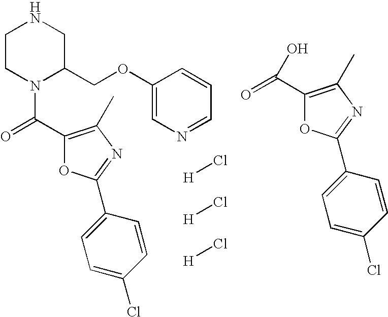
C1CN(C(=O)C2=C(C)N=C(C3=CC=C(Cl)C=C3)O2)C(COC2=CN=CC=C2)CN1.[H]Cl.[H]Cl.[H]Cl.OC(=O)C1=C(C)N=C(C2=CC=C(Cl)C=C2)O1
